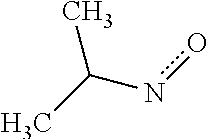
CC(no)C
